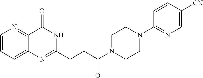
C12=NC=CC=C1N=C(CCC(N1CCN(C3=NC=C([CN])C=C3)CC1)=O)NC2=O
